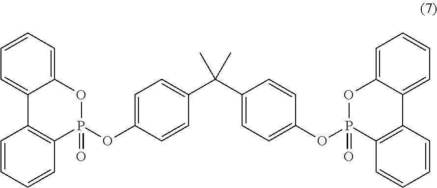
C1=CC=C2C(=C1)C1=C(P(OC3=CC=C(C(C4=CC=C(OP5(=O)C6=C(C7=CC=CC=C7O5)C=CC=C6)C=C4)(C)C)C=C3)(=O)O2)C=CC=C1
